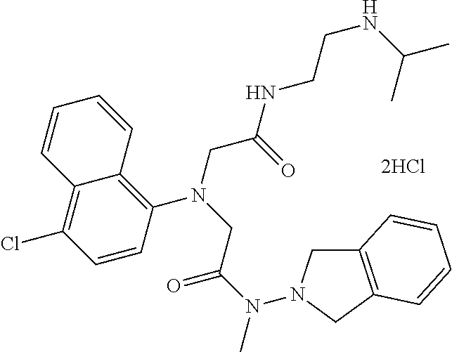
N(C(CN(CC(=O)NCCNC(C)C)C1=C2C(=C(Cl)C=C1)C=CC=C2)=O)(C)N1CC2=C(C1)C=CC=C2
